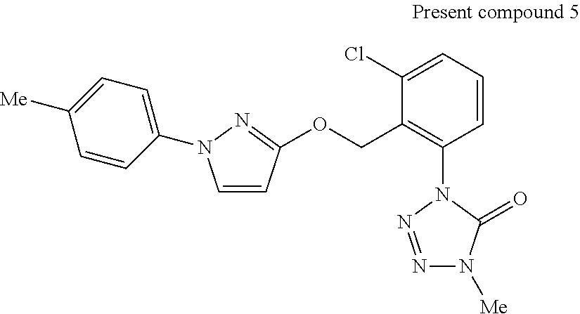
C1=CC(OCC2=C(N3N=NN([Me])C3=O)C=CC=C2Cl)=NN1C1=CC=C([Me])C=C1
